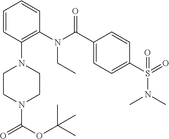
C(=O)(N1CCN(C2=C(N(C(=O)C3=CC=C(S(=O)(N(C)C)=O)C=C3)CC)C=CC=C2)CC1)OC(C)(C)C
